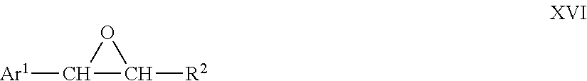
C1([Ar1])C([R2])O1
